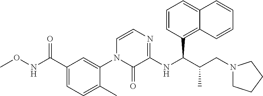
O(NC(C1=CC=C(C)C(N2C(=O)C(NC(C(C)CN3CCCC3)C3=C4C(=CC=C3)C=CC=C4)=NC=C2)=C1)=O)C
